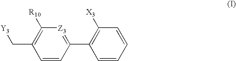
C1=CC(C2=C([X3])C=CC=C2)=[Z3]C([R10])=C1C[Y3]
